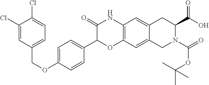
C1(Cl)=CC(COC2=CC=C(C3OC4=C(NC3=O)C=C3C(=C4)CN(C(=O)OC(C)(C)C)C(C(O)=O)C3)C=C2)=CC=C1Cl
